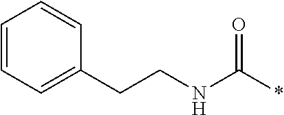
N(C(*)=O)CCC1=CC=CC=C1
